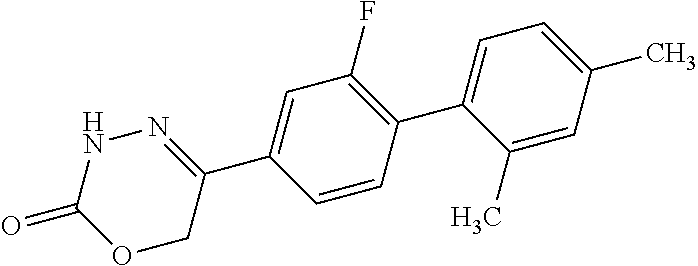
C1(C2=CC=C(C)C=C2C)=C(F)C=C(C2=NNC(=O)OC2)C=C1
